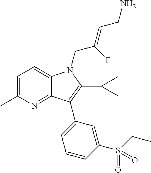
C1=C(C)N=C2C(=C1)N(CC(=CCN)F)C(C(C)C)=C2C1=CC=CC(S(=O)(=O)CC)=C1
